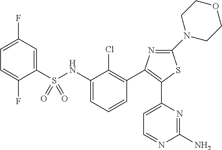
C1(N2CCOCC2)=NC(C2=C(Cl)C(NS(C3=CC(F)=CC=C3F)(=O)=O)=CC=C2)=C(C2=CC=NC(N)=N2)S1
